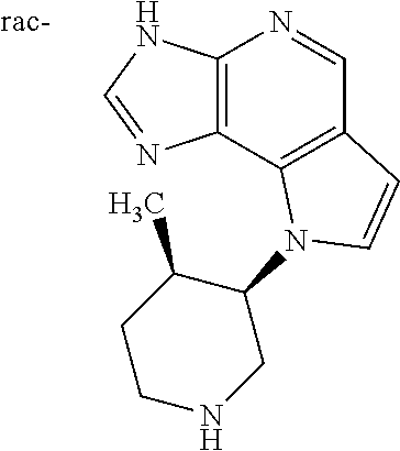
C12=C(C3=C(C=N1)C=CN3C1C(C)CCNC1)N=CN2
